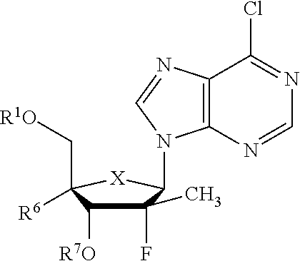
C1(F)(C)C([R7O])C(C[R1O])([R6])[X]C1N1C2=C(N=C1)C(Cl)=NC=N2
